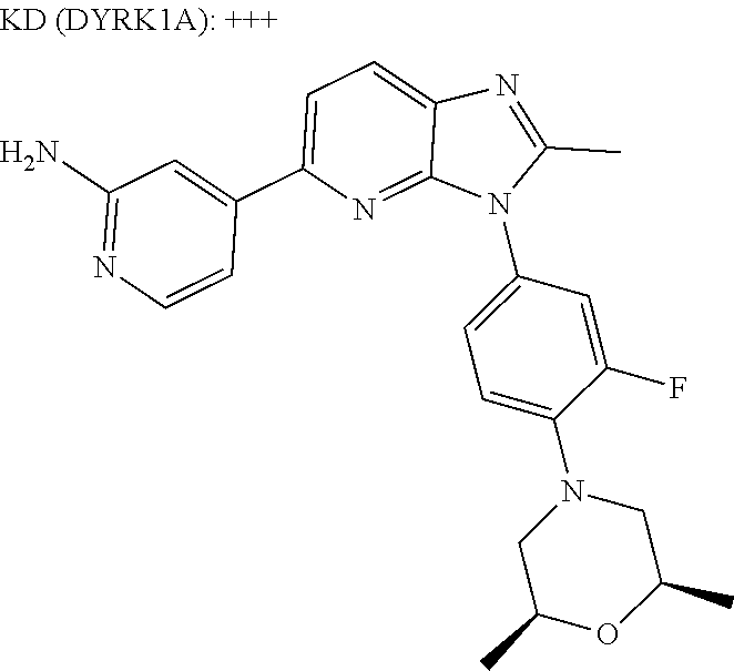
C1(C2=CC=C3N=C(C)N(C4=CC=C(N5CC(C)OC(C)C5)C(F)=C4)C3=N2)=CC(N)=NC=C1
